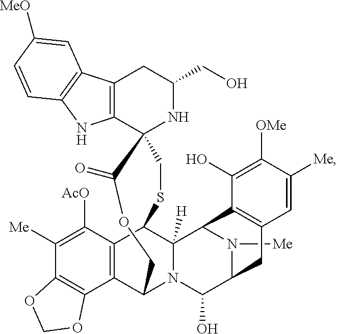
C12=C(NC3=C1C=C([MeO])C=C3)C1(NC(CO)C2)C(=O)OCC2C3=C(C([AcO])=C([Me])C4=C3OCO4)C(C3([H])N2C(O)C2CC4=C(C3N2[Me])C(O)=C([OMe])C([Me])=C4)SC1
